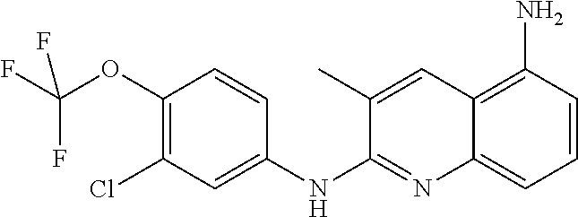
C(OC1=C(Cl)C=C(NC2=NC3=CC=CC(N)=C3C=C2C)C=C1)(F)(F)F
